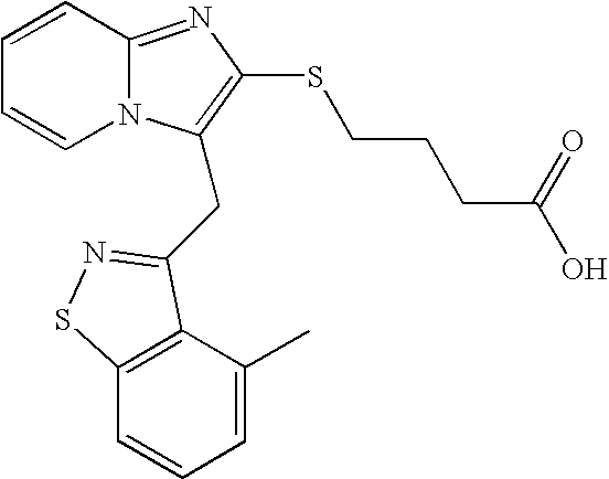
C1=CC2=NC(SCCCC(O)=O)=C(CC3=NSC4=C3C(C)=CC=C4)N2C=C1
